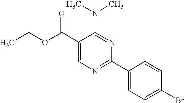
C1(C(OCC)=O)=CN=C(C2=CC=C(Br)C=C2)N=C1N(C)C
